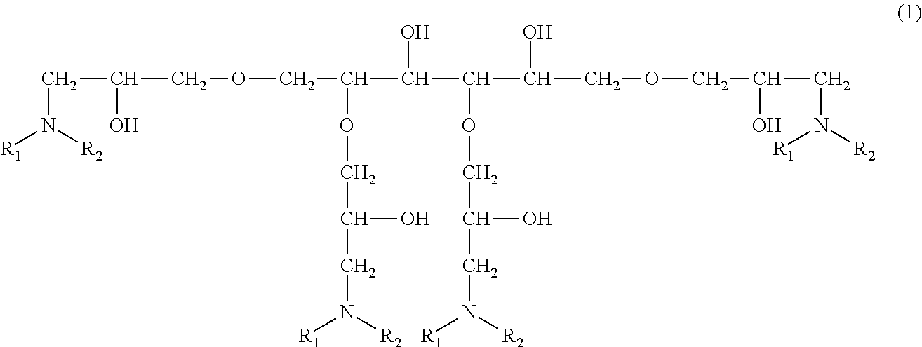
N([R1])([R2])CC(O)COCC(OCC(O)CN([R1])[R2])C(O)C(C(O)COCC(O)CN([R2])[R1])OCC(O)CN([R1])[R2]
